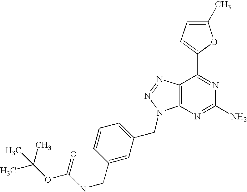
C1(C)=CC=C(C2=NC(N)=NC3=C2N=NN3CC2=CC=CC(CNC(OC(C)(C)C)=O)=C2)O1
